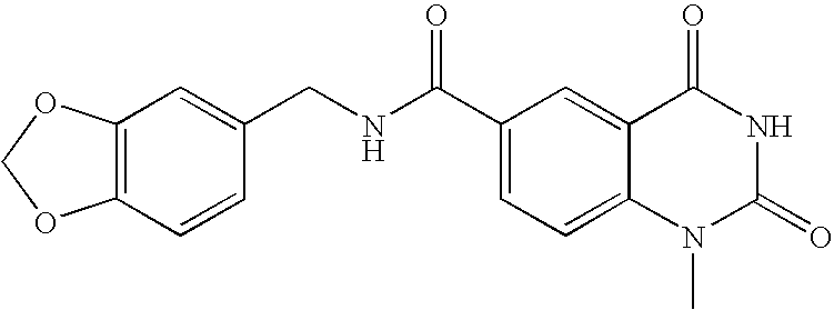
C12=C(C=CC(CNC(=O)C3=CC=C4C(=C3)C(=O)NC(=O)N4C)=C1)OCO2
